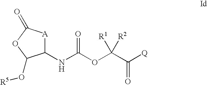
C1(NC(OC(C([Q])=O)([R2])[R1])=O)[A]C(=O)OC1O[R5]
